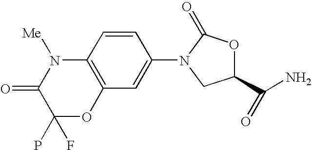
C12=C(C=C(N3C(=O)OC(C(N)=O)C3)C=C1)OC(P)(F)C(=O)N2[Me]
